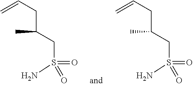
C=CCC(CS(N)(=O)=O)C.C=CCC(CS(N)(=O)=O)C
